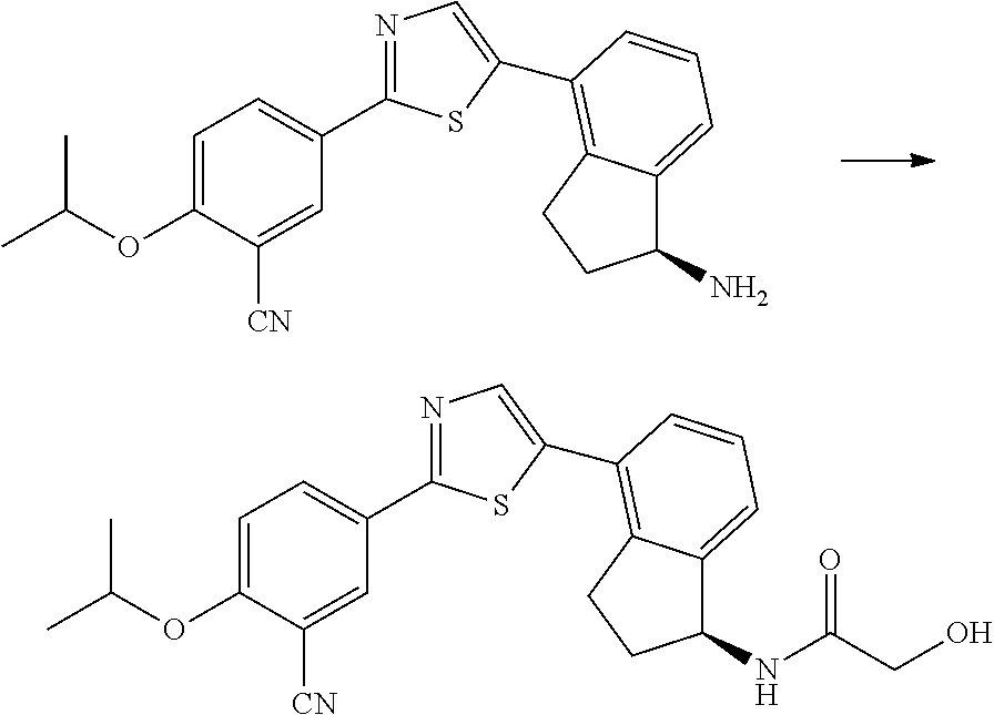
O(C1=CC=C(C2=NC=C(C3=C4C(=CC=C3)C(N)CC4)S2)C=C1[CN])C(C)C.O(C1=CC=C(C2=NC=C(C3=C4C(=CC=C3)C(NC(CO)=O)CC4)S2)C=C1[CN])C(C)C
